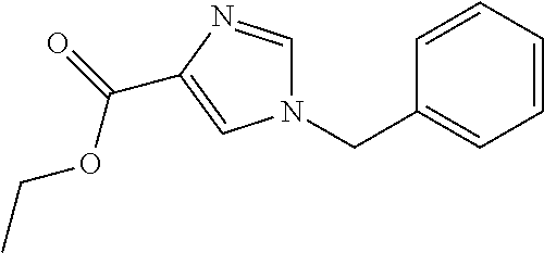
C1=CC=CC(CN2C=NC(C(OCC)=O)=C2)=C1
